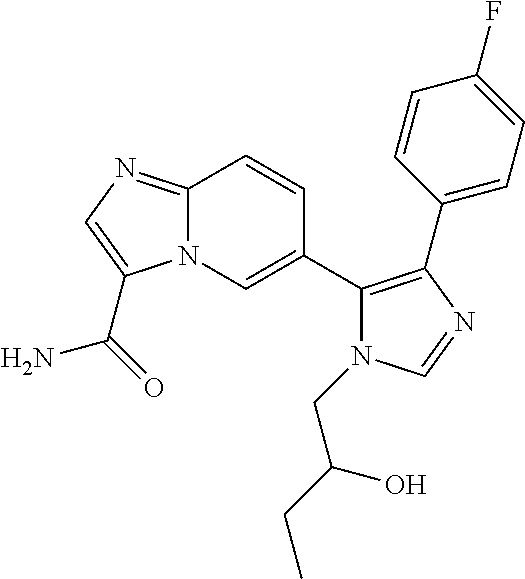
C12=NC=C(C(=O)N)N1C=C(C1=C(C3=CC=C(F)C=C3)N=CN1CC(CC)O)C=C2
